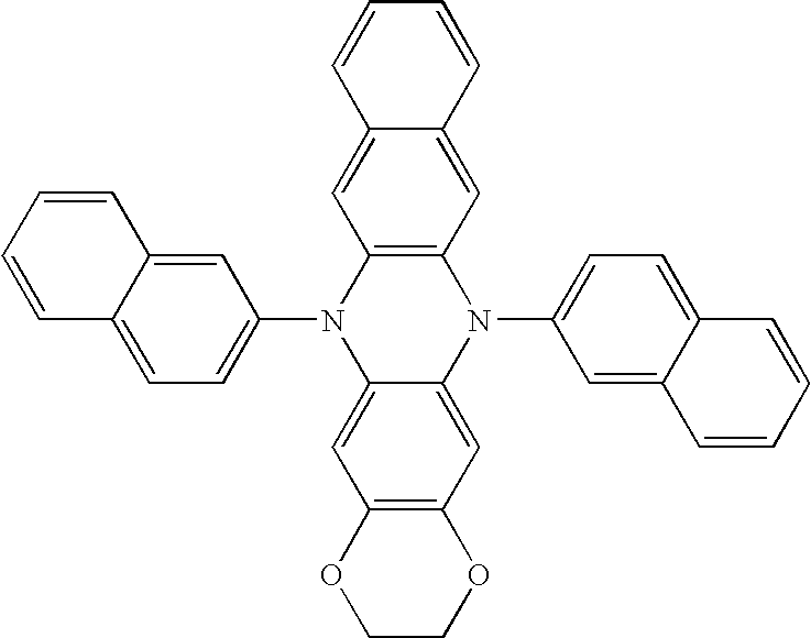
C1=C2C(=CC=C1N1C3=CC4=C(C=C3N(C3=CC=C5C(=C3)C=CC=C5)C3=C1C=C1C(=C3)C=CC=C1)OCCO4)C=CC=C2
